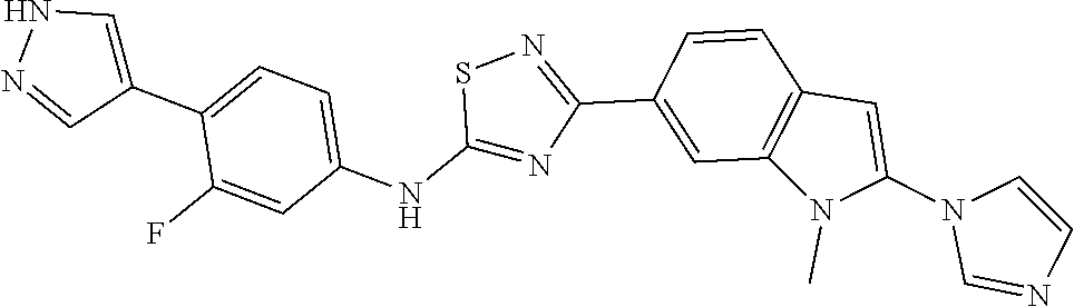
N1(C2=CC3=C(N2C)C=C(C2=NSC(NC4=CC=C(C5=CNN=C5)C(F)=C4)=N2)C=C3)C=NC=C1
